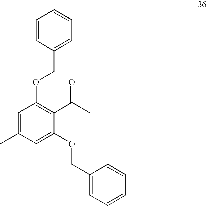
C1(COC2=C(C(C)=O)C(OCC3=CC=CC=C3)=CC(C)=C2)=CC=CC=C1
